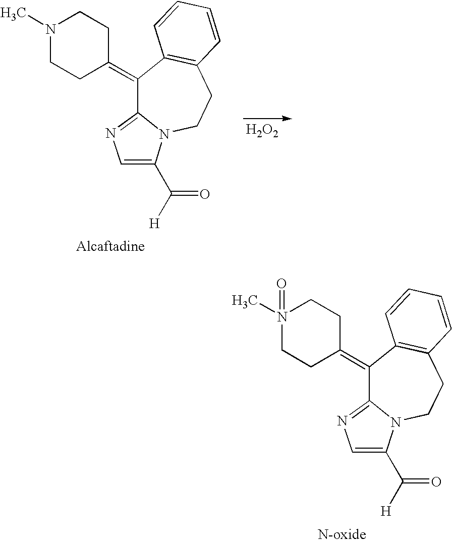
N1(C)(=O)CCC(=C2C3=C(CCN4C(C([H])=O)=CN=C24)C=CC=C3)CC1.[H2O2].N1(C)CCC(=C2C3=C(CCN4C(C([H])=O)=CN=C24)C=CC=C3)CC1
